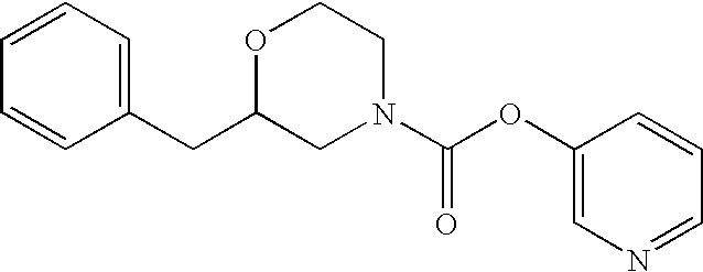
C1=CC=C(CC2CN(C(OC3=CN=CC=C3)=O)CCO2)C=C1
